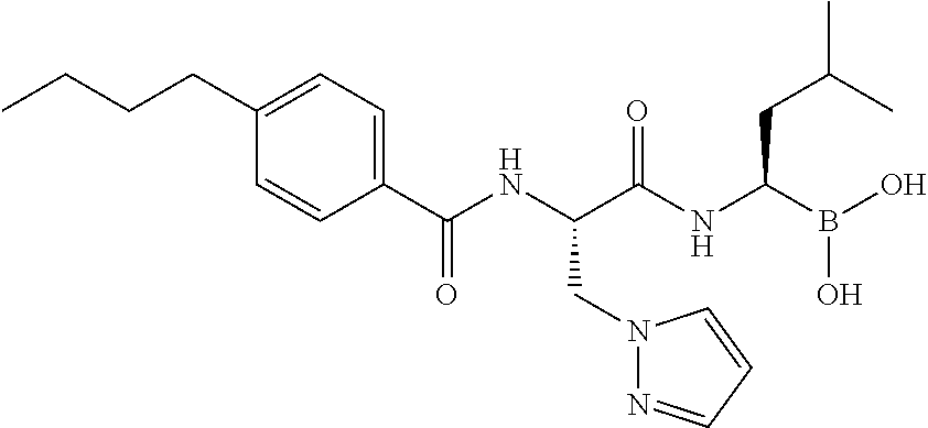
C1(C(NC(C(NC(B(O)O)CC(C)C)=O)CN2N=CC=C2)=O)=CC=C(CCCC)C=C1
